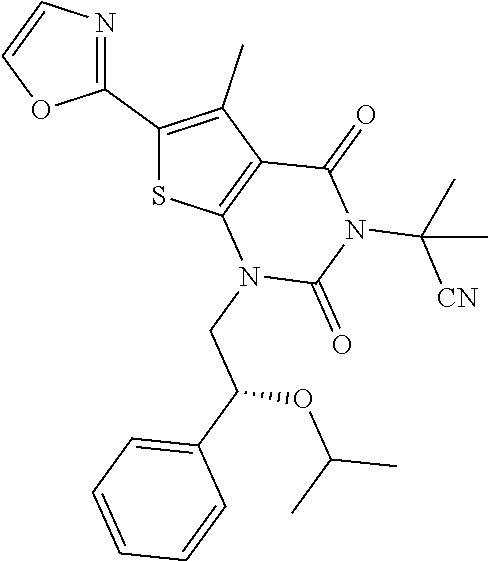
C1(C2=C(C)C3=C(S2)N(CC(C2=CC=CC=C2)OC(C)C)C(=O)N(C([CN])(C)C)C3=O)=NC=CO1
